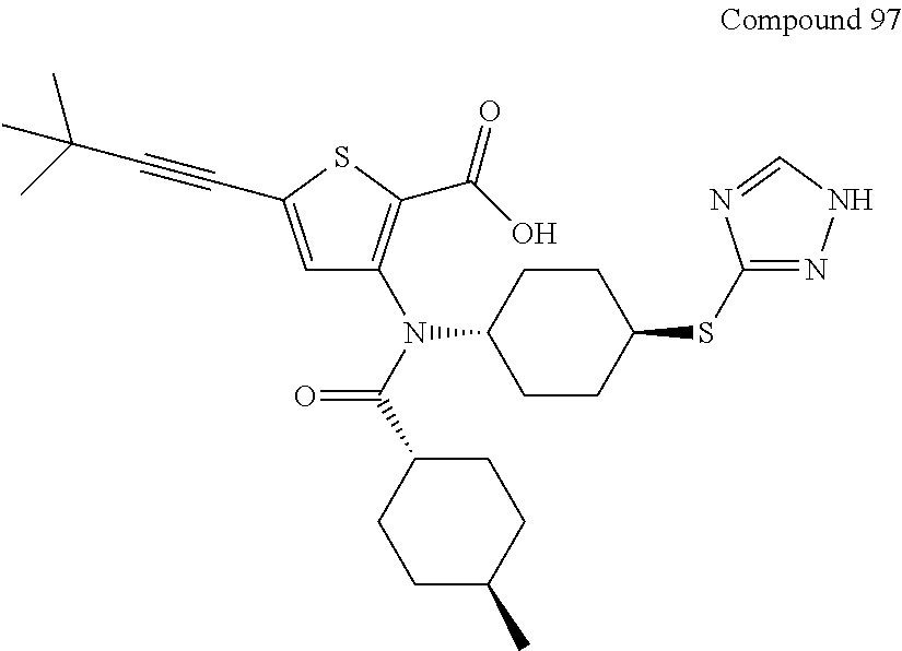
C1CC(N(C(C2CCC(C)CC2)=O)C2=C(C(=O)O)SC(C#CC(C)(C)C)=C2)CCC1SC1=NNC=N1
